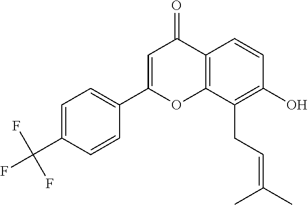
C1(O)=C(CC=C(C)C)C2=C(C=C1)C(=O)C=C(C1=CC=C(C(F)(F)F)C=C1)O2
